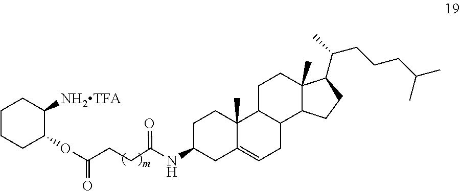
C1C(NC(CCC(OC2C([NH2TFA])CCCC2)=O)=O)CC2=CCC3C(C2(C)C1)CCC1(C)C3CCC1C(C)CCCC(C)C
